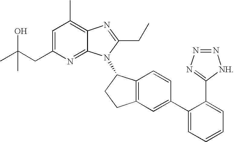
C1=C(CC(C)(O)C)N=C2C(=C1C)N=C(CC)N2C1C2=C(CC1)C=C(C1=CC=CC=C1C1=NN=N[NH]1)C=C2
